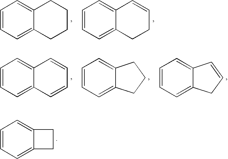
C1=CC=C2C(=C1)CC2.C12=CC=CC=C1CCCC2.C12=CC=CC=C1CCC=C2.C1=CC=C2C(=C1)CCC2.C1=CC=C2C(=C1)C=CC2.C12=CC=CC=C1C=CC=C2
